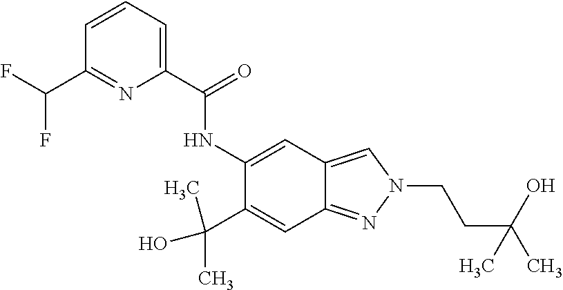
N(C1=CC2=CN(CCC(O)(C)C)N=C2C=C1C(C)(O)C)C(C1=CC=CC(C(F)F)=N1)=O
